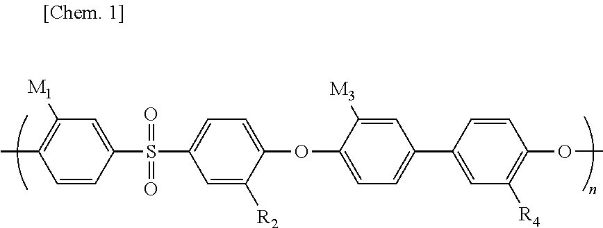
C1=CC(S(=O)(=O)C2=CC=C(OC3=CC=C(C4=CC([R4])=C(OC)C=C4)C=C3[M3])C([R2])=C2)=CC([M1])=C1C
